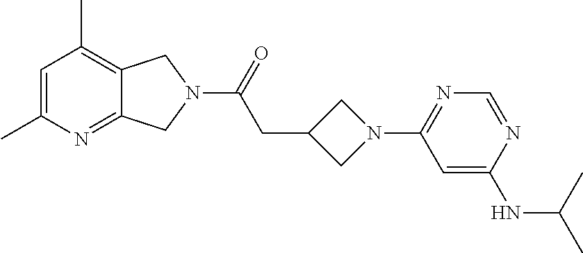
C1=C(C)N=C2C(=C1C)CN(C(=O)CC1CN(C3=NC=NC(NC(C)C)=C3)C1)C2
